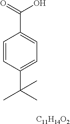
C1=CC(C(C)(C)C)=CC=C1C(O)=O.[C11H14O2]
